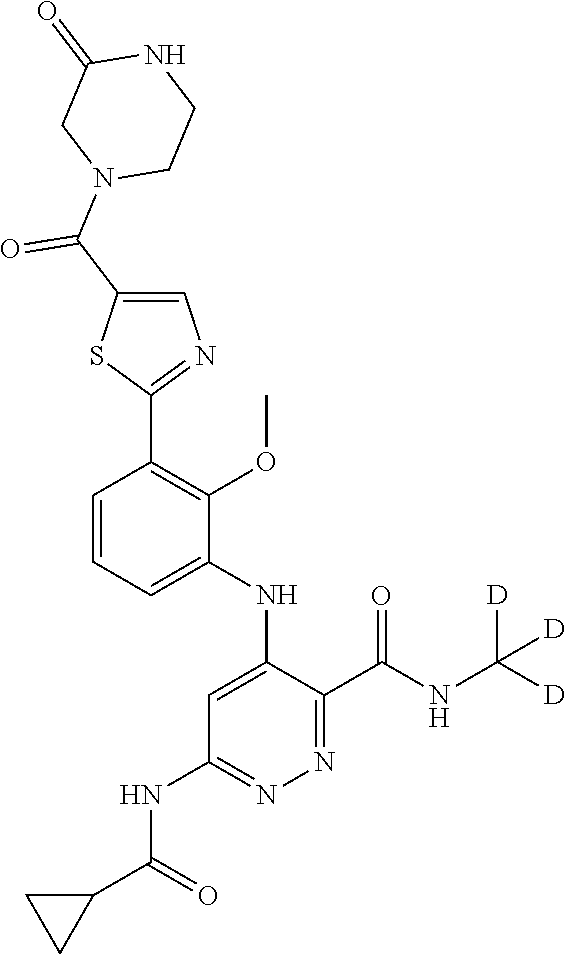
C1=CC=C(NC2=CC(NC(C3CC3)=O)=NN=C2C(NC([D])([D])[D])=O)C(OC)=C1C1=NC=C(C(N2CCNC(=O)C2)=O)S1
